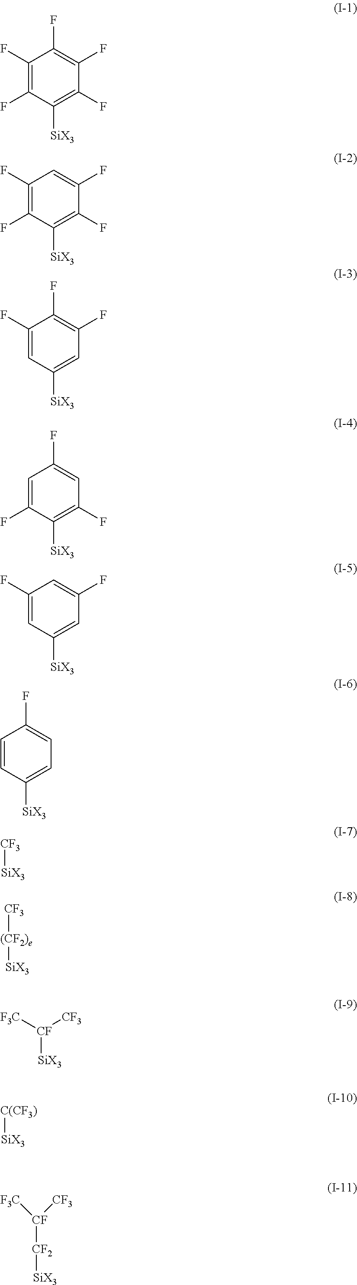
C1(F)=C(F)C([SiX3])=C(F)C(F)=C1F.C1(F)=C(F)C([SiX3])=C(F)C(F)=C1.C1(F)=CC([SiX3])=CC(F)=C1F.C1=C(F)C([SiX3])=C(F)C=C1F.C1(F)=CC([SiX3])=CC(F)=C1.C1=CC([SiX3])=CC=C1F.[CF3][SiX3].[CF3][(CF2)e][SiX3].[CF]([SiX3])([F3C])[CF3].[C(CF3)][SiX3].[CF]([CF2][SiX3])([F3C])[CF3]
